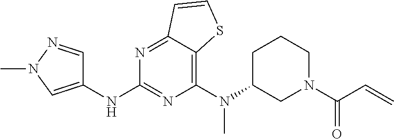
C1(N(C)C2CN(C(C=C)=O)CCC2)=C2C(=NC(NC3=CN(C)N=C3)=N1)C=CS2
